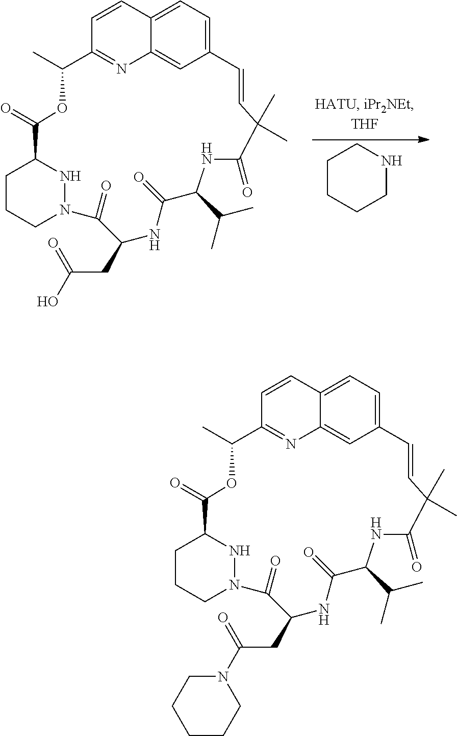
C1CCCNC1.C1(=O)C(CC(=O)O)NC(=O)C(C(C)C)NC(=O)C(C)(C)C=CC2=CC=C3C(=C2)N=C(C=C3)C(C)OC(=O)C2NN1CCC2.C1(=O)C(CC(=O)N2CCCCC2)NC(=O)C(C(C)C)NC(=O)C(C)(C)C=CC2=CC=C3C(=C2)N=C(C=C3)C(C)OC(=O)C2NN1CCC2
